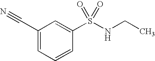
C1(C#N)=CC=CC(S(NCC)(=O)=O)=C1
